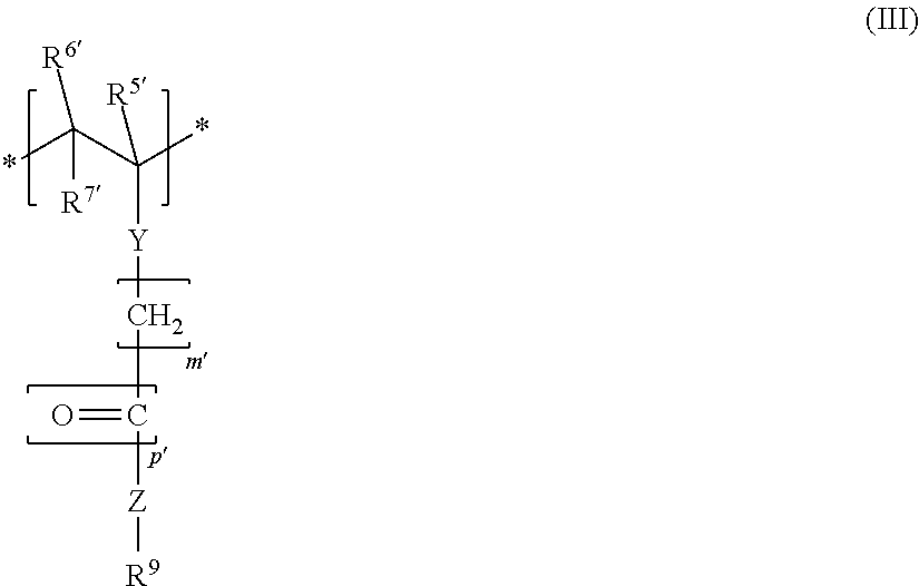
*C(C([Y]CC(=O)[Z][R9])(*)[R5])([R6])[R7]
